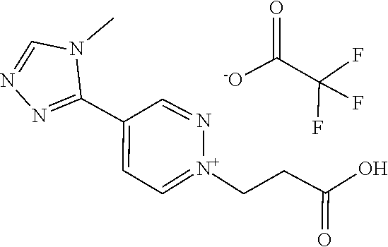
O=C(CC[N+]1=CC=C(C2=NN=CN2C)C=N1)O.C(C(F)(F)F)([-O])=O
